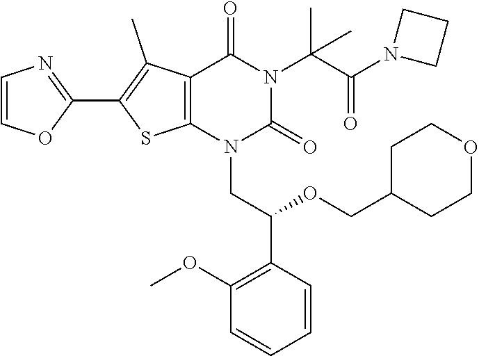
C12=C(N(CC(C3=C(OC)C=CC=C3)OCC3CCOCC3)C(=O)N(C(C(N3CCC3)=O)(C)C)C1=O)SC(C1=NC=CO1)=C2C
